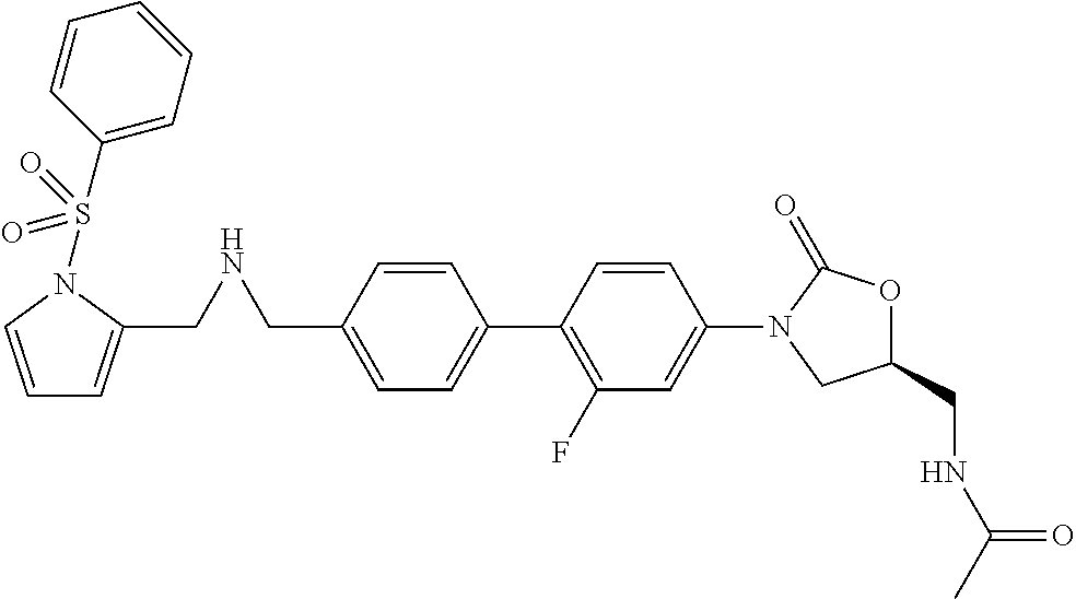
C1=C(CNCC2=CC=CN2S(=O)(=O)C2=CC=CC=C2)C=CC(C2=C(F)C=C(N3CC(CNC(C)=O)OC3=O)C=C2)=C1
